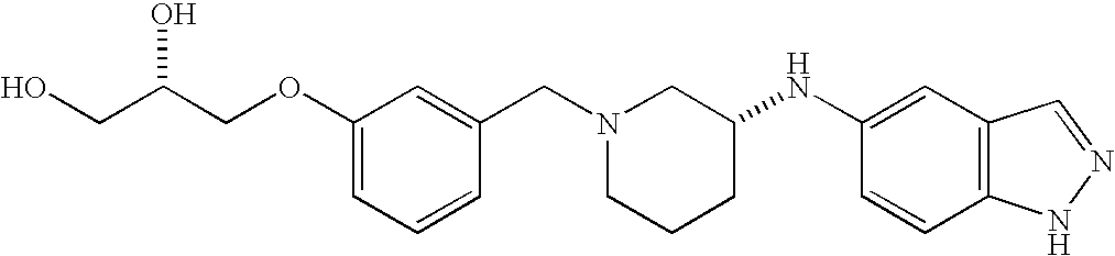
C1(OCC(CO)O)=CC=CC(CN2CCCC(NC3=CC4=C(C=C3)NN=C4)C2)=C1
